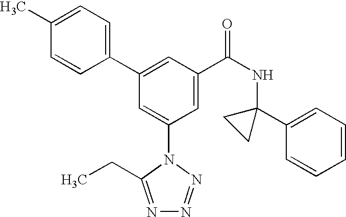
C1(C2=CC(C(NC3(C4=CC=CC=C4)CC3)=O)=CC(N3C(CC)=NN=N3)=C2)=CC=C(C)C=C1
